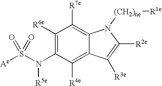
C1([R6e])=C(N(S([Ae])(=O)=O)[R5e])C([R4e])=C2C(=C1[R7e])N([(CH2)ne][R1e])C([R2e])=C2[R3e]
